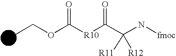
CCOC([R10]C(C(N[fmoc])([R12])[R11])=O)=O
